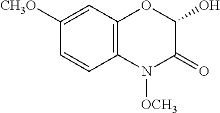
C1([CH3O])=CC2=C(C=C1)N([OCH3])C(=O)C(O)O2
